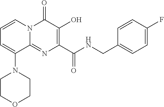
C1=CN2C(=NC(C(NCC3=CC=C(F)C=C3)=O)=C(O)C2=O)C(N2CCOCC2)=C1
